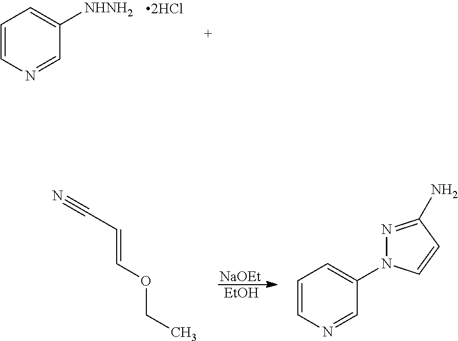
C1=CN=CC([NHNH2])=C1.[NaOEt].[EtOH].C(C=COCC)#N.C1=CN=CC(N2N=C(N)C=C2)=C1
